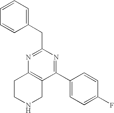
C1(CC2=CC=CC=C2)=NC2=C(C(C3=CC=C(F)C=C3)=N1)CNCC2
